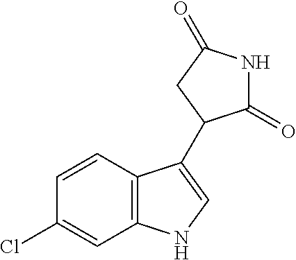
C1=CC(Cl)=CC2=C1C(C1C(=O)NC(=O)C1)=CN2
